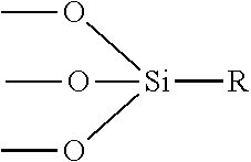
[Si]([R])(OC)(OC)OC
